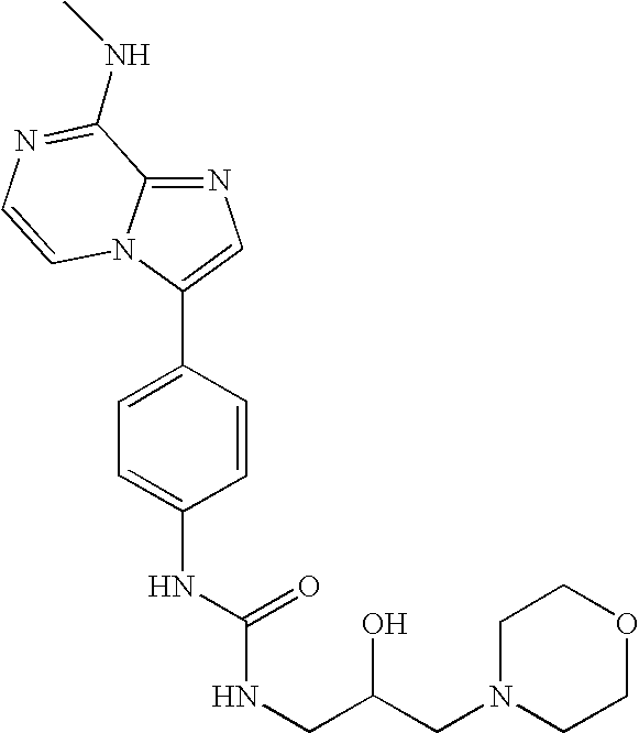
N1=C2N(C(C3=CC=C(NC(NCC(CN4CCOCC4)O)=O)C=C3)=C1)C=CN=C2NC
